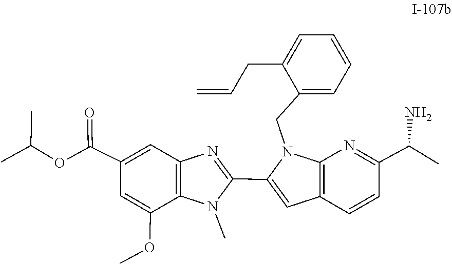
C12=C(N=C(C(C)N)C=C1)N(CC1=CC=CC=C1CC=C)C(C1=NC3=C(N1C)C(OC)=CC(C(OC(C)C)=O)=C3)=C2
